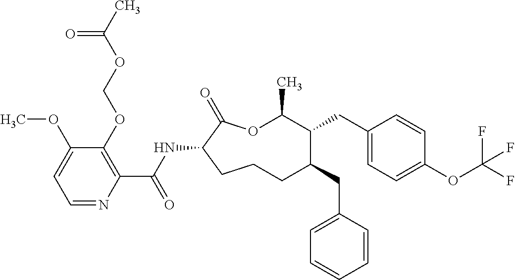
C1CC(NC(C2=C(OCOC(C)=O)C(OC)=CC=N2)=O)C(=O)OC(C)C(CC2=CC=C(OC(F)(F)F)C=C2)C(CC2=CC=CC=C2)C1
